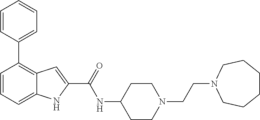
C1=CC=C2C(=C1C1=CC=CC=C1)C=C(C(=O)NC1CCN(CCN3CCCCCC3)CC1)N2
